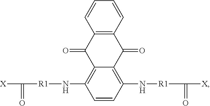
C1=CC(N[R1]C([X])=O)=C2C(=C1N[R1]C([X])=O)C(=O)C1=C(C2=O)C=CC=C1
